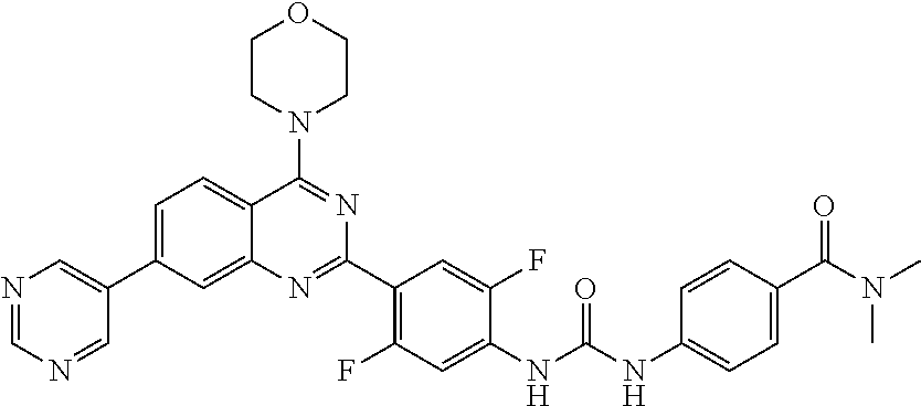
C1=C(C2=CN=CN=C2)C=C2C(=C1)C(N1CCOCC1)=NC(C1=C(F)C=C(NC(NC3=CC=C(C(N(C)C)=O)C=C3)=O)C(F)=C1)=N2
